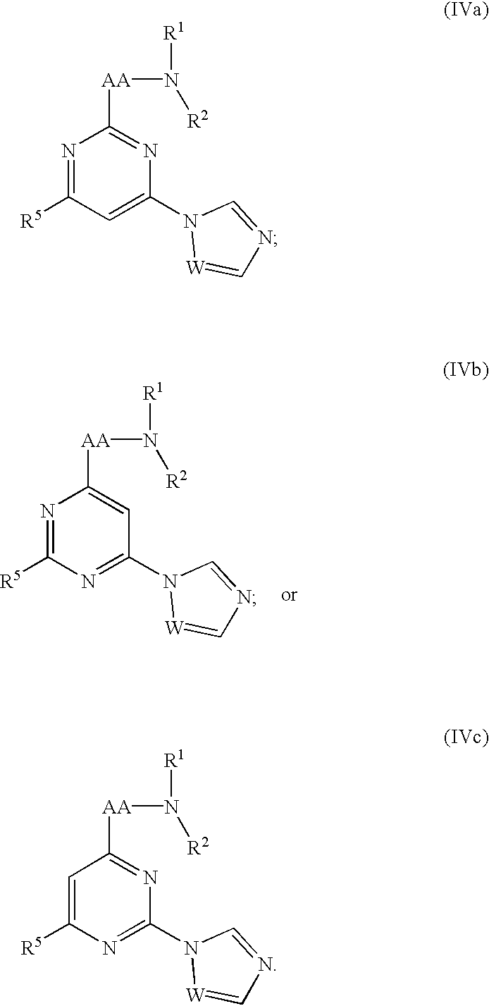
N1=C([R5])C=C(N2[W]=CN=C2)N=C1[AA]N([R2])[R1].C1=C([R5])N=C(N2[W]=CN=C2)N=C1[AA]N([R2])[R1].N1=C([R5])N=C(N2[W]=CN=C2)C=C1[AA]N([R2])[R1]
